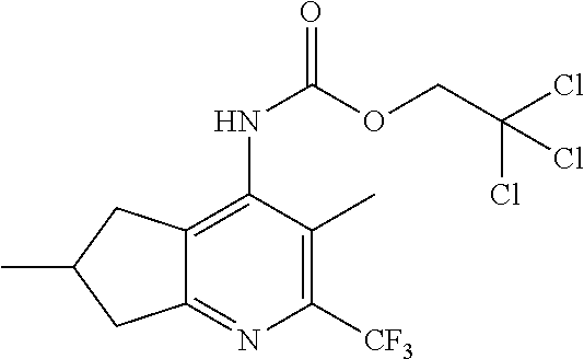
C12=C(NC(OCC(Cl)(Cl)Cl)=O)C(C)=C([CF3])N=C1CC(C)C2
